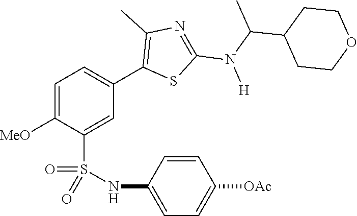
C1=C([MeO])C(S(NC2=CC=C([OAc])C=C2)(=O)=O)=CC(C2=C(C)N=C(N(C(C)C3CCOCC3)[H])S2)=C1
